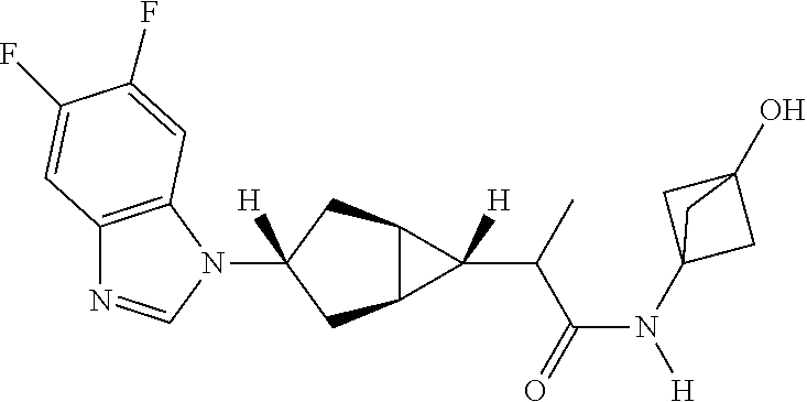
C12=C(N(C3([H])CC4C(C3)C4(C(C(N([H])C34CC(O)(C3)C4)=O)C)[H])C=N1)C=C(F)C(F)=C2
